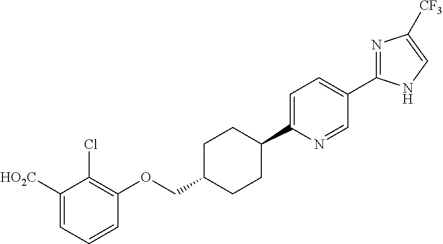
N1=C(C2=CC=C(C3CCC(COC4=C(Cl)C([HO2C])=CC=C4)CC3)N=C2)NC=C1[CF3]
